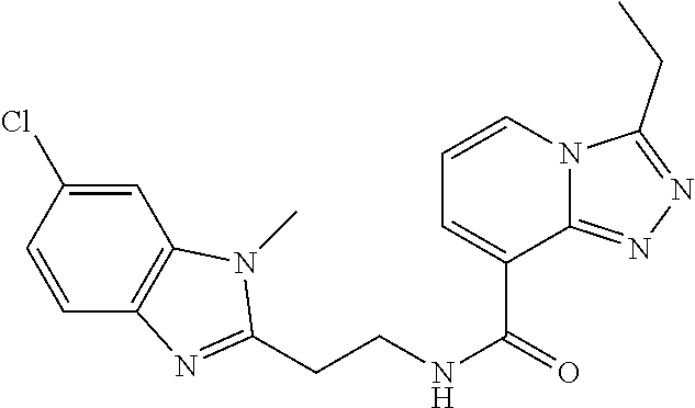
C(CNC(=O)C1=CC=CN2C1=NN=C2CC)C1=NC2=C(C=C(Cl)C=C2)N1C
